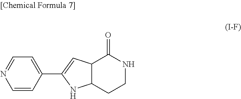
C1=C(C2=CC3C(CCNC3=O)N2)C=CN=C1
